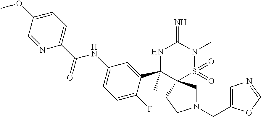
C1(OC)=CC=C(C(NC2=CC=C(F)C(C3(C)NC(=N)N(C)S(=O)(=O)C34CN(CC3=CN=CO3)CC4)=C2)=O)N=C1
